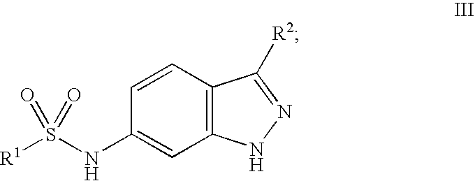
C1=CC2=C(C=C1NS([R1])(=O)=O)NN=C2[R2]
